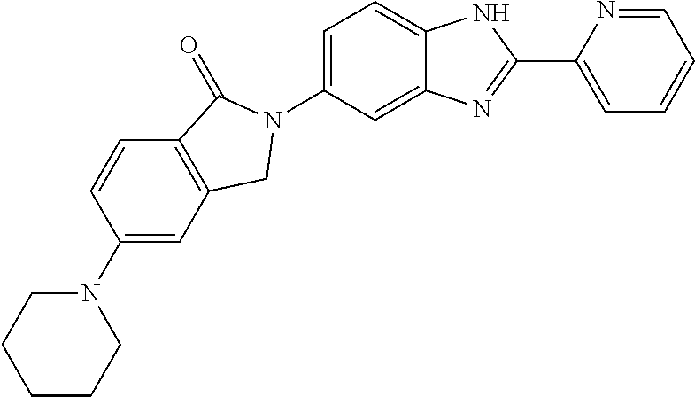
C1(N2CCCCC2)=CC2=C(C=C1)C(=O)N(C1=CC=C3C(=C1)N=C(C1=CC=CC=N1)N3)C2
